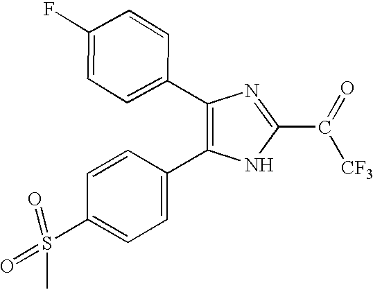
C1(C2=CC=C(F)C=C2)=C(C2=CC=C(S(=O)(=O)C)C=C2)NC(C(=O)[CF3])=N1
